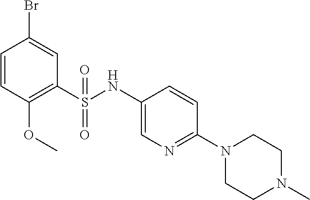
C1(S(NC2=CN=C(N3CCN(C)CC3)C=C2)(=O)=O)=C(OC)C=CC(Br)=C1
